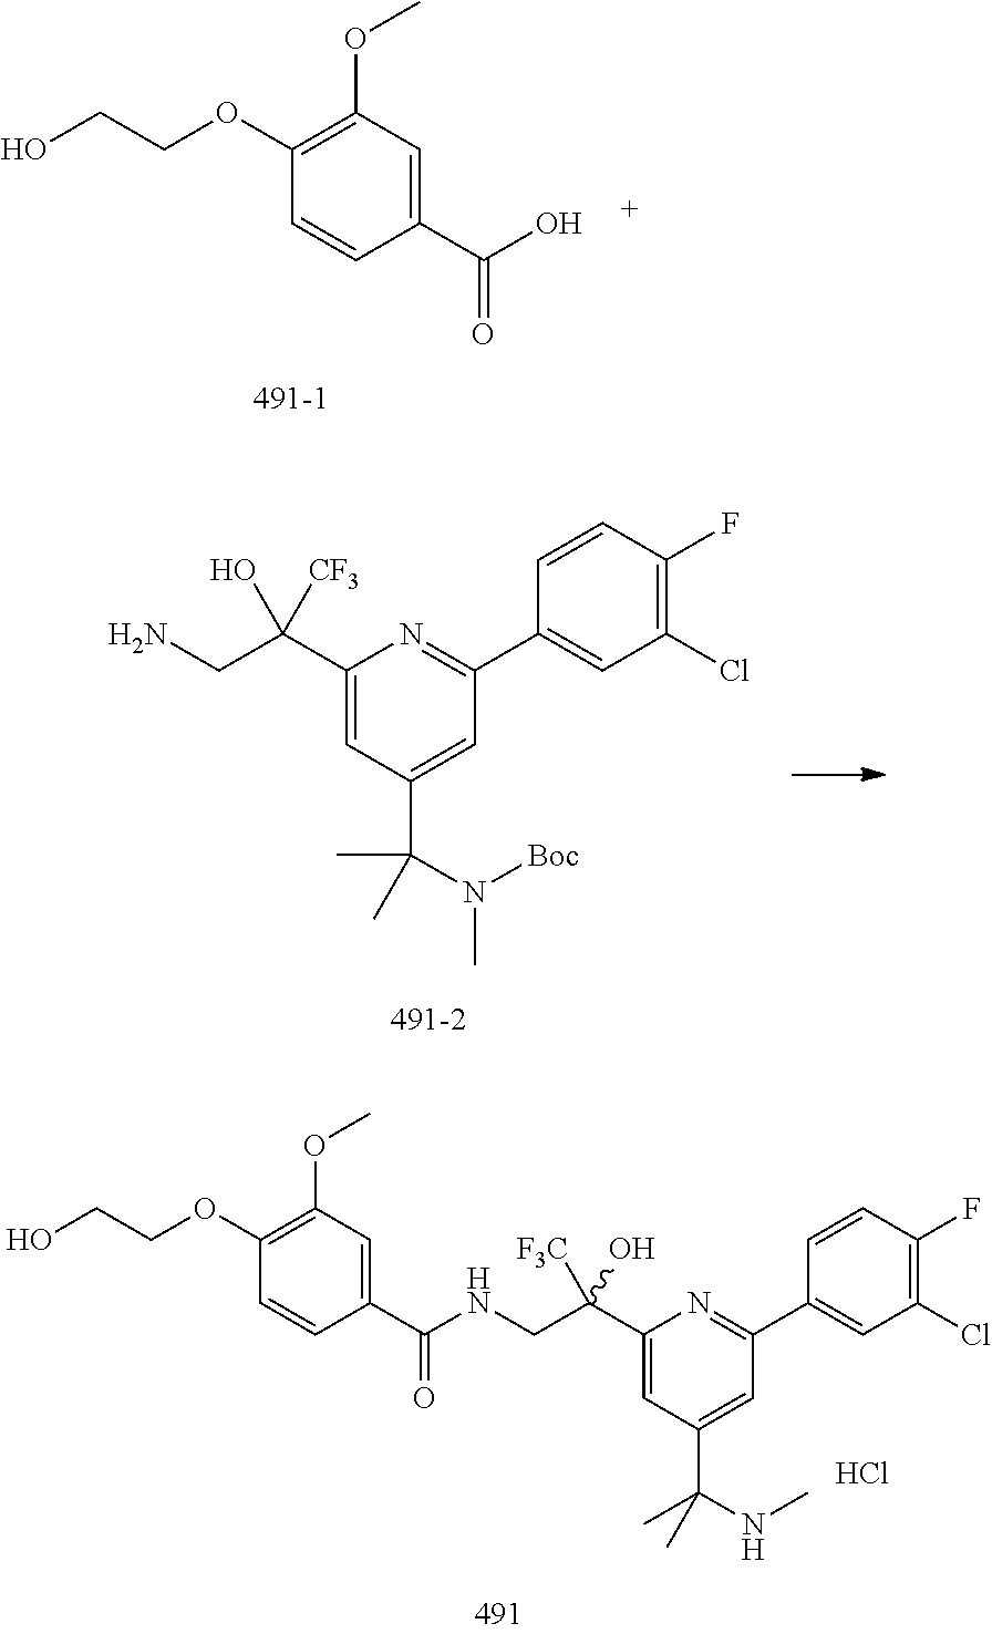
Cl.C1(C(CNC(C2=CC(OC)=C(OCCO)C=C2)=O)([F3C])O)=CC(C(NC)(C)C)=CC(C2=CC(Cl)=C(F)C=C2)=N1.OCCOC1=C(OC)C=C(C(O)=O)C=C1.C1(C(CN)(O)[CF3])=CC(C(N([Boc])C)(C)C)=CC(C2=CC(Cl)=C(F)C=C2)=N1
